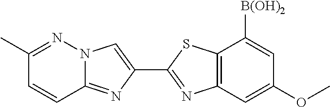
C1(C)=NN2C(=NC(C3=NC4=C(S3)C([B(OH)2])=CC(OC)=C4)=C2)C=C1
